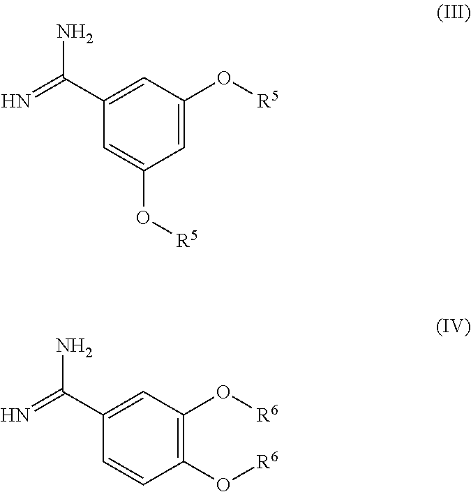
C1(O[R6])=C(O[R6])C=C(C(=N)N)C=C1.C1=C(O[R5])C=C(C(=N)N)C=C1O[R5]
